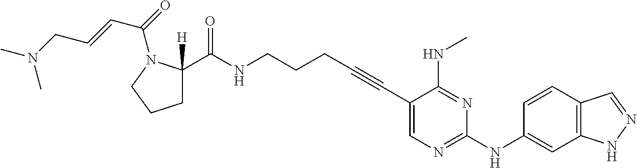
C1(C#CCCCNC(=O)C2([H])CCCN2C(=O)C=CCN(C)C)=CN=C(NC2=CC3=C(C=C2)C=NN3)N=C1NC
